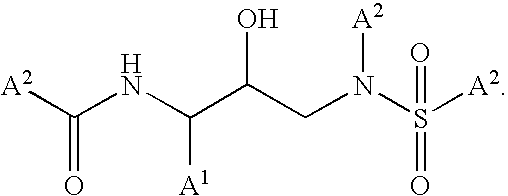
[A2]C(NC(C(CN(S([A2])(=O)=O)[A2])O)[A1])=O
